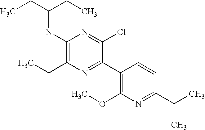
CCC(CC)NC1=C(CC)N=C(C2=C(OC)N=C(C(C)C)C=C2)C(Cl)=N1
